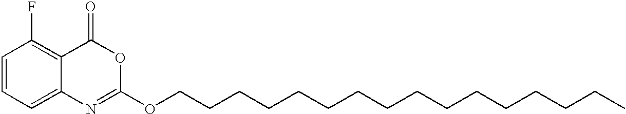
C1=CC=C2C(=C1F)C(=O)OC(OCCCCCCCCCCCCCCCC)=N2
